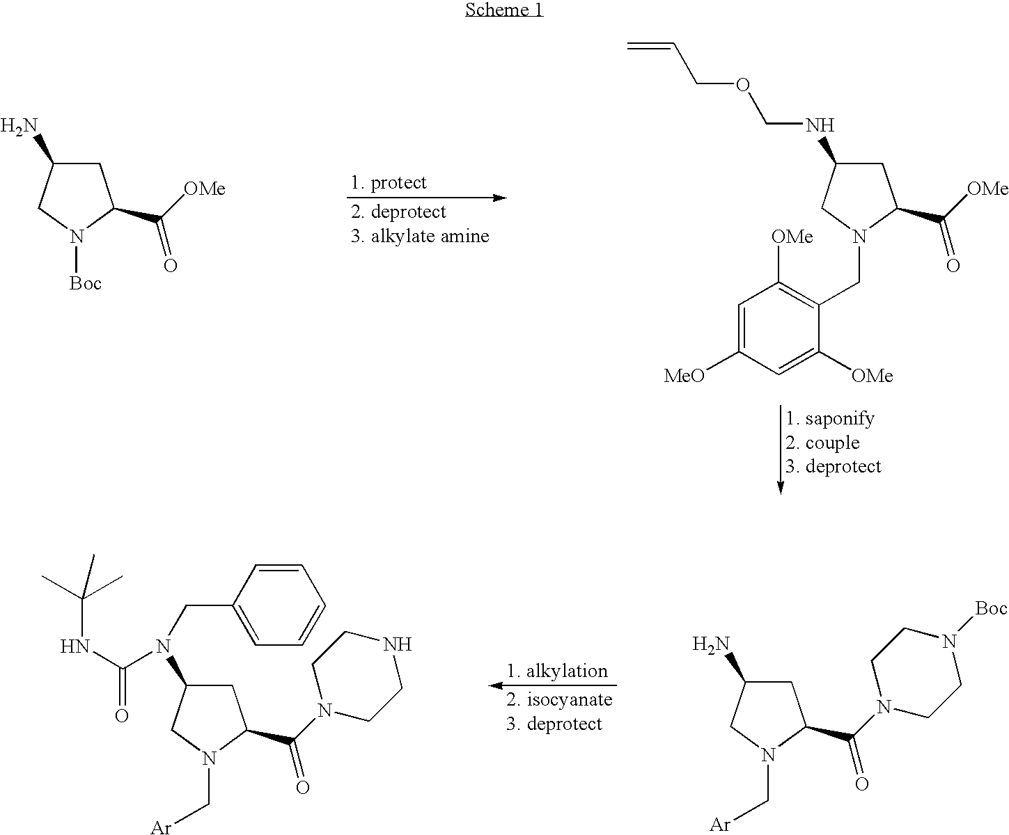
C1C(NCOCC=C)CN(CC2=C([OMe])C=C([MeO])C=C2[OMe])C1C([OMe])=O.C1C(N)CN([Boc])C1C([OMe])=O.C1C(N)CN(C[Ar])C1C(=O)N1CCN([Boc])CC1.C1C(N(CC2=CC=CC=C2)C(NC(C)(C)C)=O)CN(C[Ar])C1C(=O)N1CCNCC1
